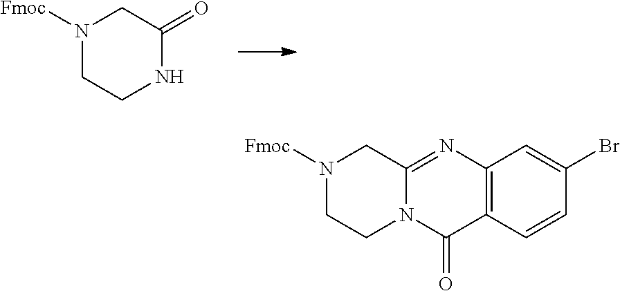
C12=C(C=CC(Br)=C1)C(=O)N1C(=N2)CN([Fmoc])CC1.N1([Fmoc])CCNC(=O)C1
